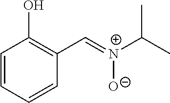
C1=CC=CC(C=[N+](C(C)C)[O-])=C1O
